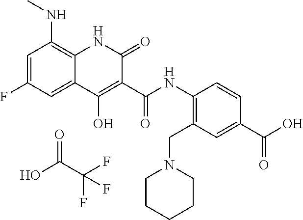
C1=C(F)C=C2C(=C1NC)NC(=O)C(C(NC1=C(CN3CCCCC3)C=C(C(=O)O)C=C1)=O)=C2O.OC(=O)C(F)(F)F
